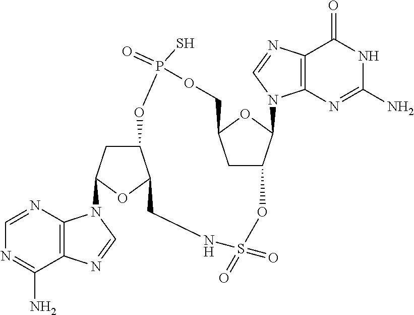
C1=NC2=C(C(N)=N1)N=CN2C1CC2C(O1)CNS(=O)(=O)OC1CC(OC1N1C3=C(C(=O)NC(N)=N3)N=C1)COP(=O)(S)O2
